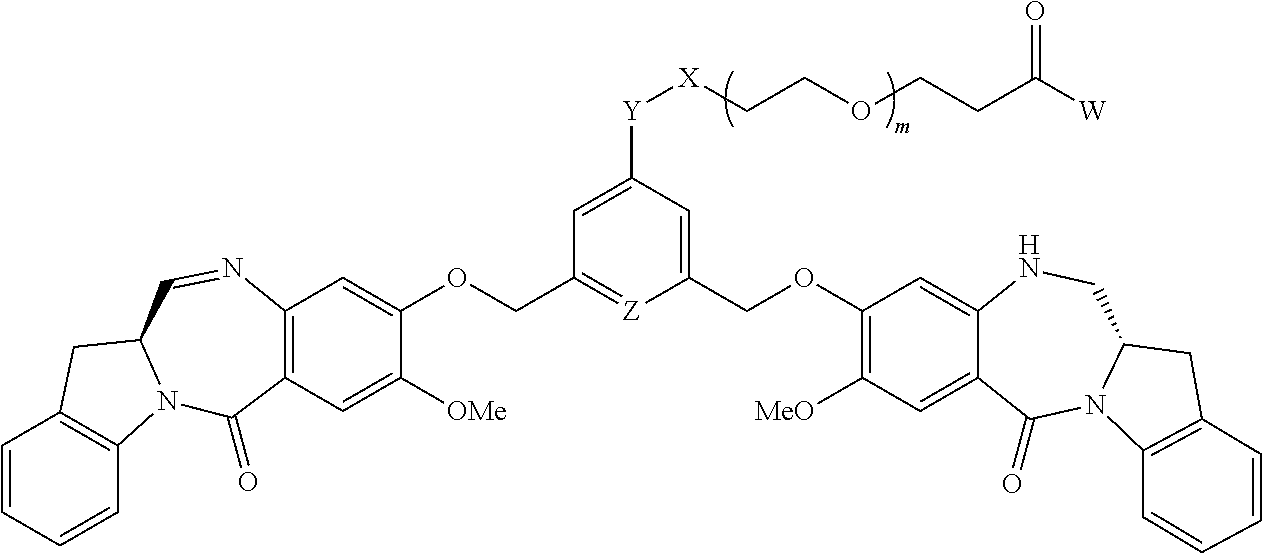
C1=CC=CC2=C1CC1N2C(=O)C2=C(N=C1)C=C(OCC1=[Z]C(COC3=C([MeO])C=C4C(=C3)NCC3N(C4=O)C4=C(C3)C=CC=C4)=CC([Y][X]CCOCCC([W])=O)=C1)C([OMe])=C2
